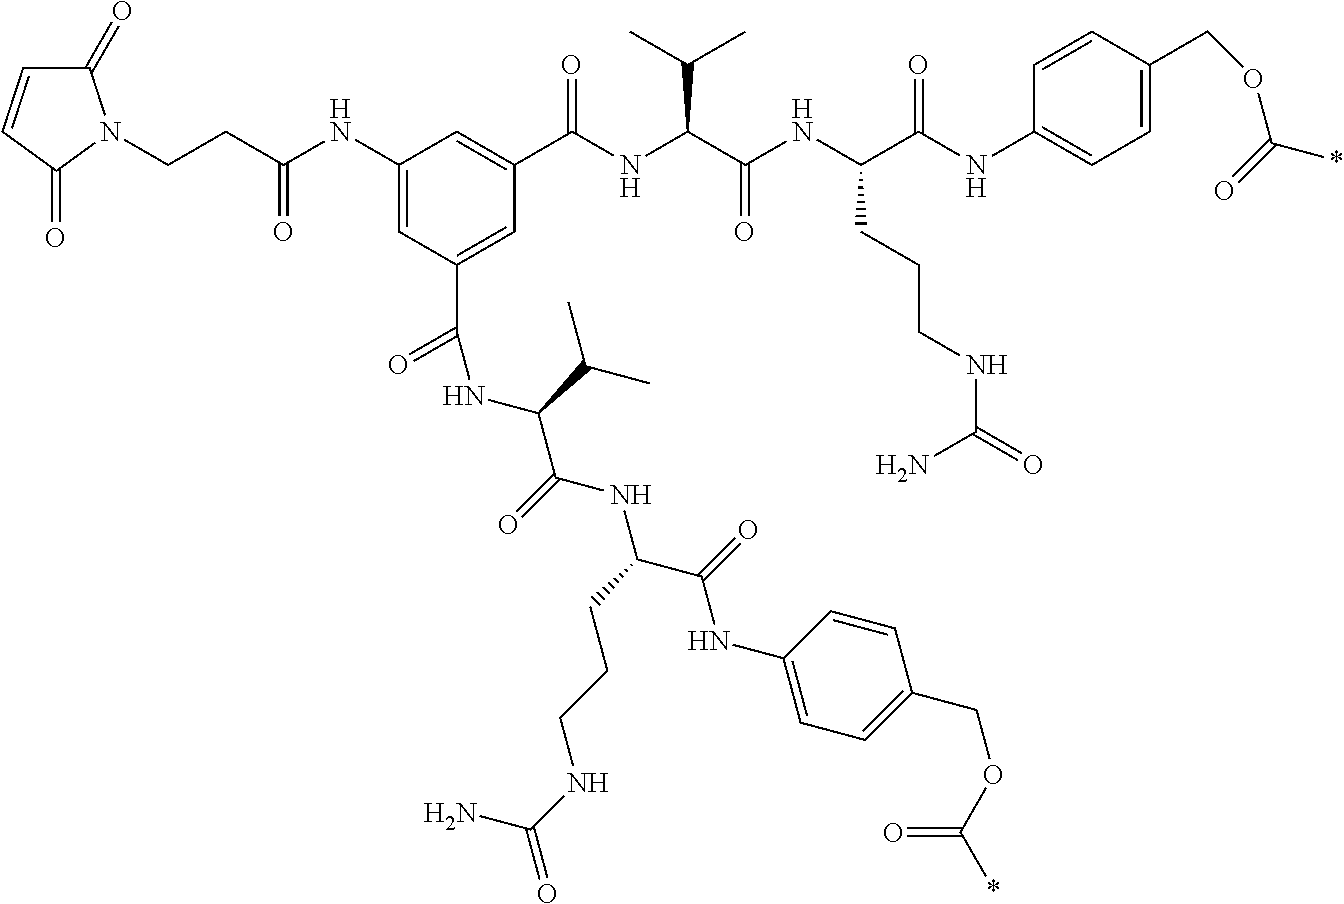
C1(=O)C=CC(=O)N1CCC(NC1=CC(C(=O)NC(C(=O)NC(C(=O)NC2=CC=C(COC(*)=O)C=C2)CCCNC(=O)N)C(C)C)=CC(C(NC(C(NC(C(NC2=CC=C(COC(*)=O)C=C2)=O)CCCNC(=O)N)=O)C(C)C)=O)=C1)=O
